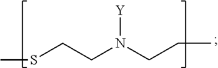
[Y]N(CCC)CCSC
